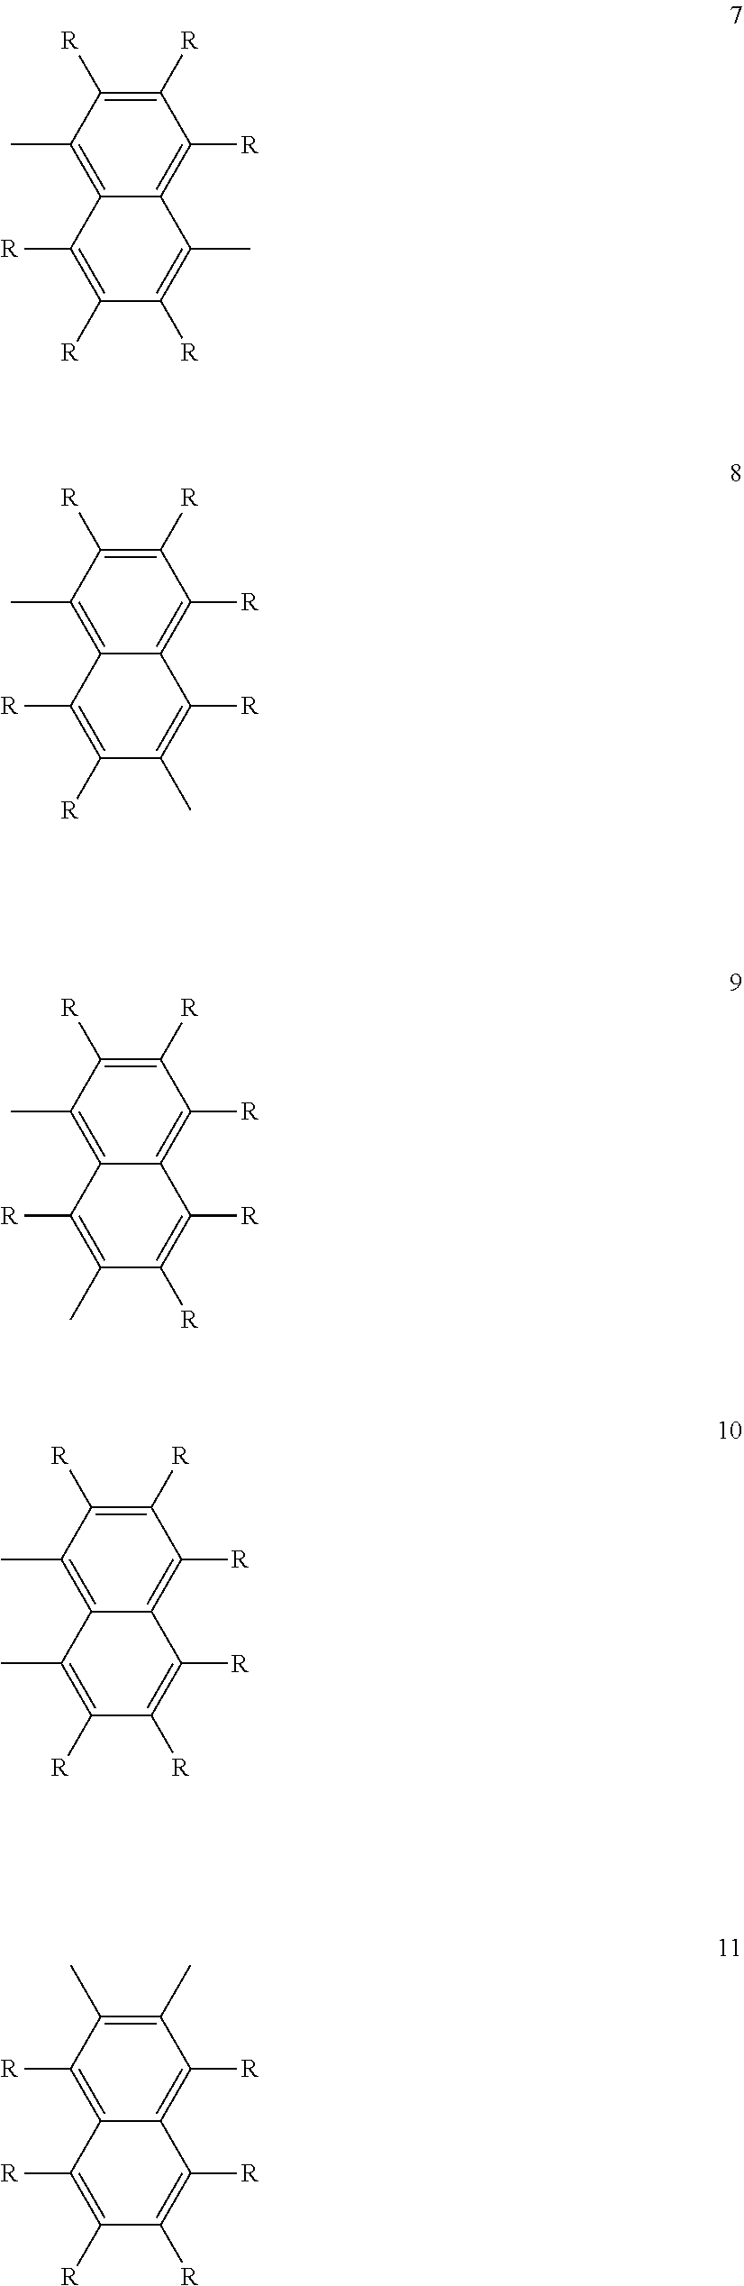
C12=C(C)C([R])=C([R])C([R])=C1C(C)=C([R])C([R])=C2[R].C12=C(C)C([R])=C([R])C([R])=C1C([R])=C(C)C([R])=C2[R].C12=C(C)C([R])=C([R])C([R])=C1C([R])=C([R])C(C)=C2[R].C12=C(C)C([R])=C([R])C([R])=C1C([R])=C([R])C([R])=C2C.C12=C([R])C(C)=C(C)C([R])=C1C([R])=C([R])C([R])=C2[R]
